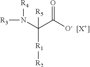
[R3]N([R4])C([R1][R2])([R5])C([O-])=O.[[X+]]
